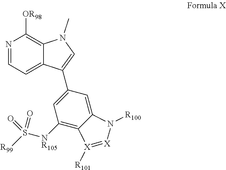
N1=CC=C2C(=C1[OR98])N(C)C=C2C1=CC([NR105]S([R99])(=O)=O)=C2C(=C1)N([R100])[X]=[X]2[R101]
